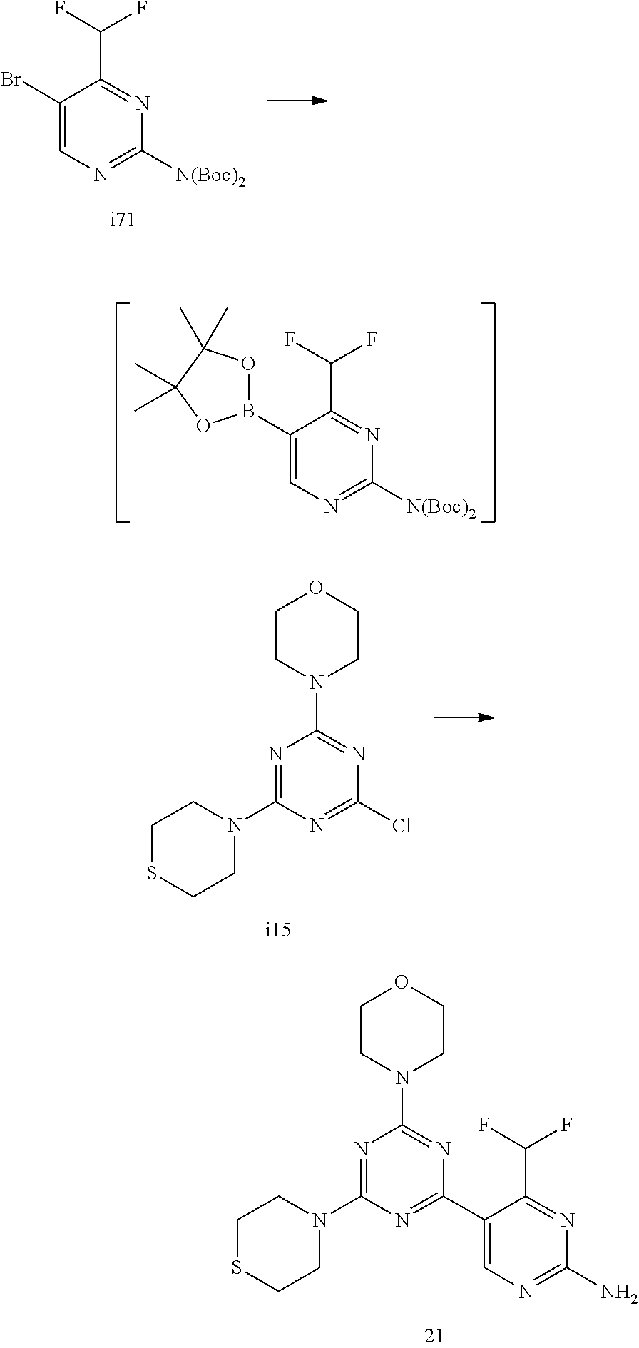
C1(Br)=CN=C([N(Boc)2])N=C1C(F)F.C1(B2OC(C)(C)C(C)(C)O2)=CN=C([N(Boc)2])N=C1C(F)F.C1SCCN(C2=NC(N3CCOCC3)=NC(Cl)=N2)C1.C1SCCN(C2=NC(N3CCOCC3)=NC(C3=CN=C(N)N=C3C(F)F)=N2)C1
